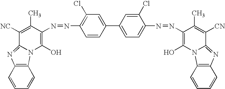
C1(Cl)=C(N=NC2=C(O)N3C(=NC4=C3C=CC=C4)C([NC])=C2C)C=CC(C2=CC=C(N=NC3=C(O)N4C(=NC5=C4C=CC=C5)C([CN])=C3C)C(Cl)=C2)=C1
